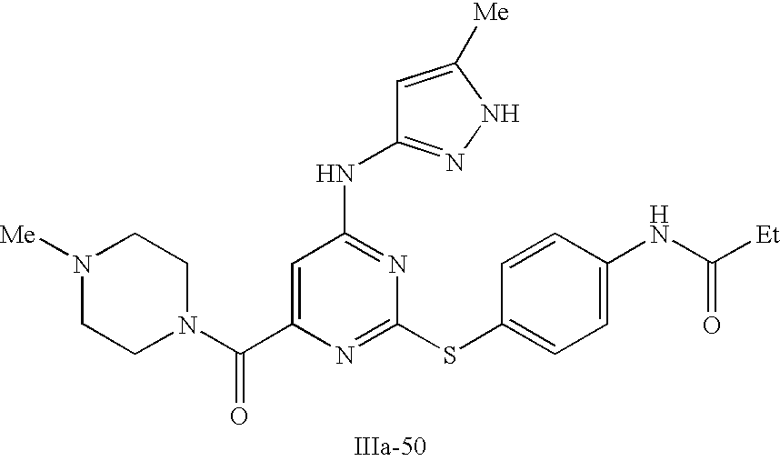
C1=C(C(N2CCN([Me])CC2)=O)N=C(SC2=CC=C(NC([Et])=O)C=C2)N=C1NC1=NNC([Me])=C1
